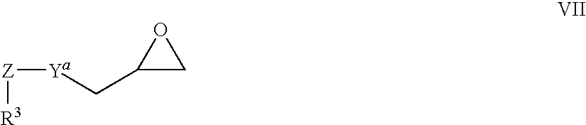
[Z]([Ya]CC1CO1)[R3]
